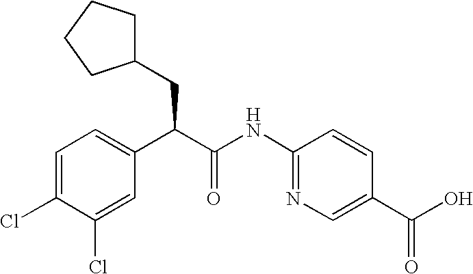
C1=C(Cl)C(Cl)=CC=C1C(C(NC1=NC=C(C(O)=O)C=C1)=O)CC1CCCC1
